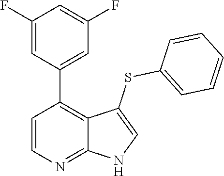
C1=CN=C2C(=C1C1=CC(F)=CC(F)=C1)C(SC1=CC=CC=C1)=CN2
